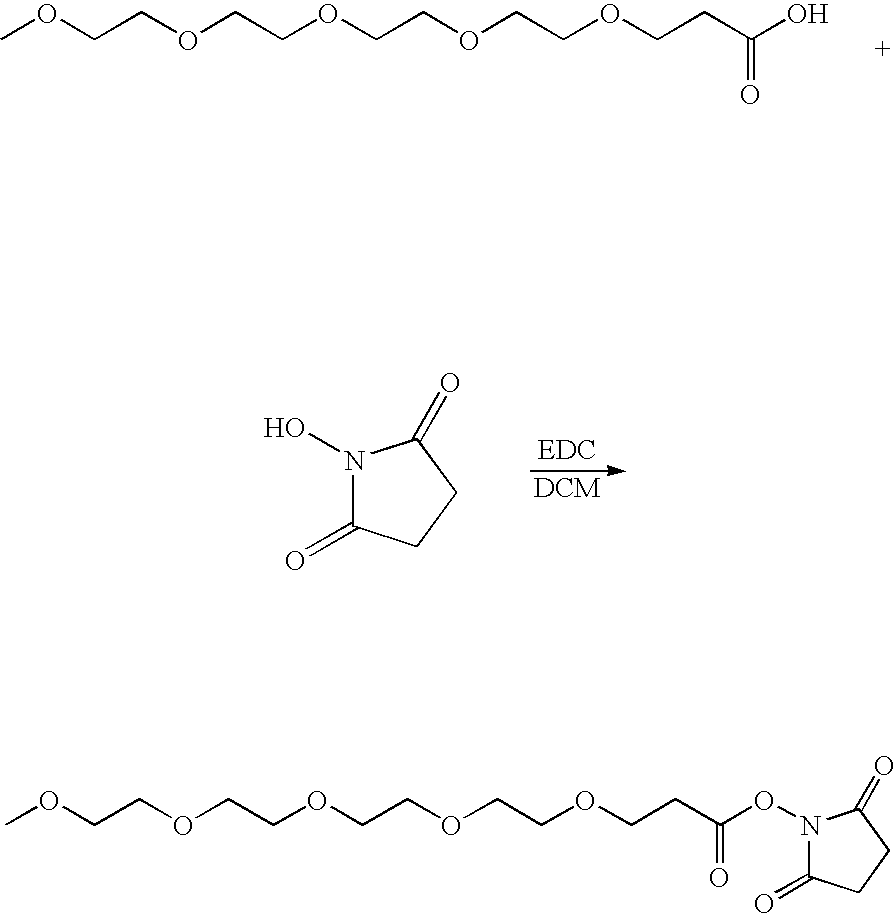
COCCOCCOCCOCCOCCC(=O)O.[EDC].N1(O)C(=O)CCC1=O.COCCOCCOCCOCCOCCC(=O)ON1C(=O)CCC1=O
